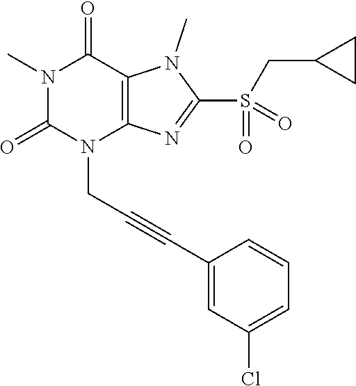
N1(C)C(=O)N(CC#CC2=CC(Cl)=CC=C2)C2=C(C1=O)N(C)C(S(=O)(CC1CC1)=O)=N2
